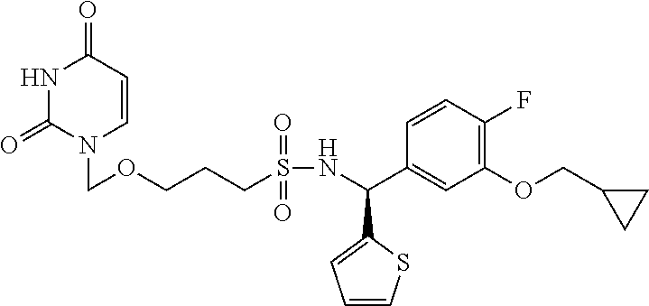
N1C(=O)N(COCCCS(NC(C2=CC(OCC3CC3)=C(F)C=C2)C2=CC=CS2)(=O)=O)C=CC1=O
